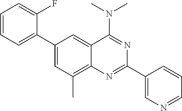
C1(C2=CC=CC=C2F)=CC(C)=C2C(=C1)C(N(C)C)=NC(C1=CN=CC=C1)=N2
